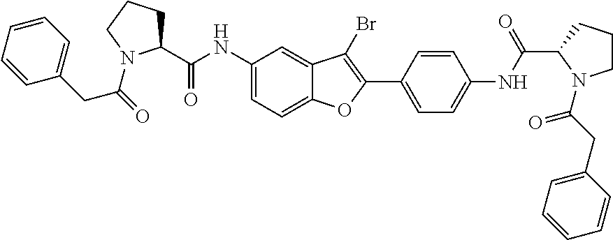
C1(NC(C2CCCN2C(=O)CC2=CC=CC=C2)=O)=CC=C2C(=C1)C(Br)=C(C1=CC=C(NC(C3N(C(CC4=CC=CC=C4)=O)CCC3)=O)C=C1)O2
